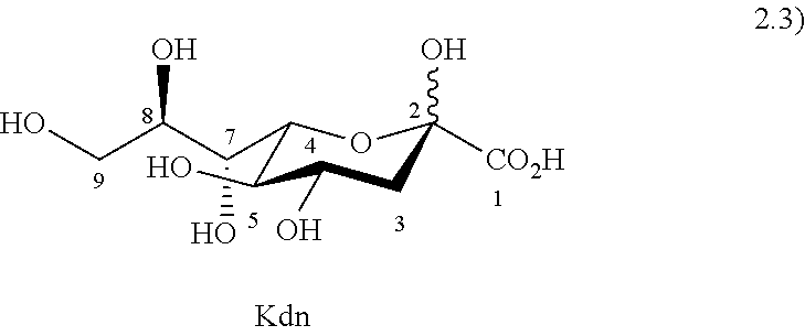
C1(C(C(CO)O)O)C(O)C(O)CC([CO2H])(O)O1
